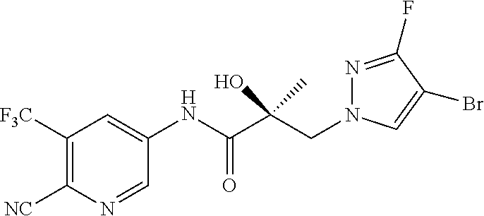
C1([F3C])=C([NC])N=CC(NC(C(CN2N=C(F)C(Br)=C2)(O)C)=O)=C1
